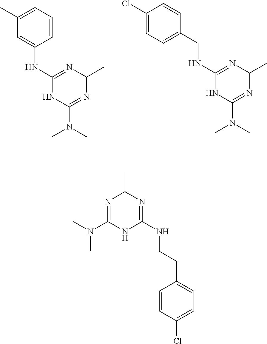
C1(NC2=CC(C)=CC=C2)=NC(C)N=C(N(C)C)N1.C1(NCC2=CC=C(Cl)C=C2)=NC(C)N=C(N(C)C)N1.N1=C(N(C)C)NC(NCCC2=CC=C(Cl)C=C2)=NC1C
